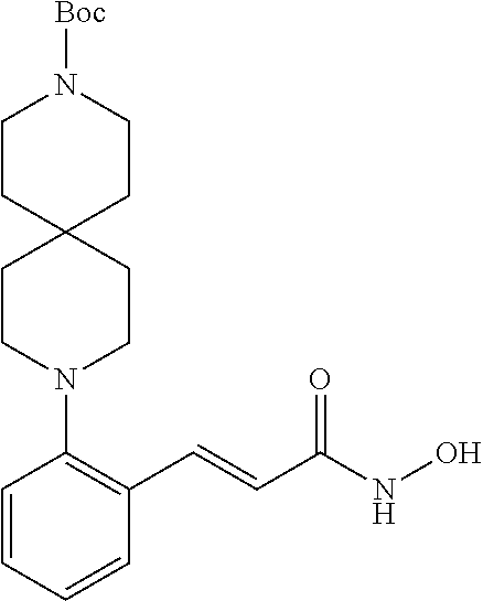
C1=CC=CC(C=CC(NO)=O)=C1N1CCC2(CC1)CCN([Boc])CC2
